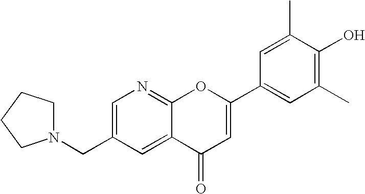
C1=C(CN2CCCC2)C=C2C(=N1)OC(C1=CC(C)=C(O)C(C)=C1)=CC2=O
